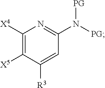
C1([X5])=C([X4])N=C(N([PG])[PG])C=C1[R3]
